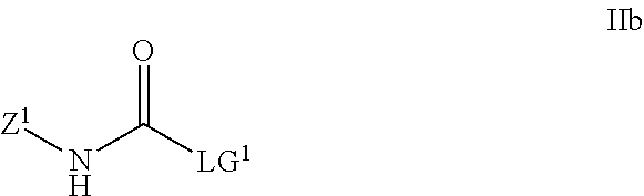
O=C([LG1])N[Z1]
